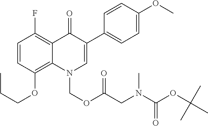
C1=CC(OCCC)=C2C(=C1F)C(=O)C(C1=CC=C(OC)C=C1)=CN2COC(CN(C(=O)OC(C)(C)C)C)=O
